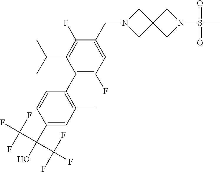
C1=C(CN2CC3(C2)CN(S(C)(=O)=O)C3)C(F)=C(C(C)C)C(C2=C(C)C=C(C(C(F)(F)F)(C(F)(F)F)O)C=C2)=C1F
